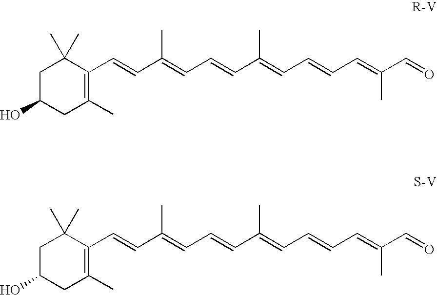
C1C(O)CC(C)=C(C=CC(=CC=CC(=CC=CC=C(C=O)C)C)C)C1(C)C.C1C(O)CC(C)=C(C=CC(=CC=CC(=CC=CC=C(C=O)C)C)C)C1(C)C
